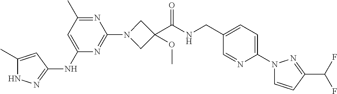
N1C(C)=CC(NC2=CC(C)=NC(N3CC(C(NCC4=CC=C(N5C=CC(C(F)F)=N5)N=C4)=O)(OC)C3)=N2)=N1
